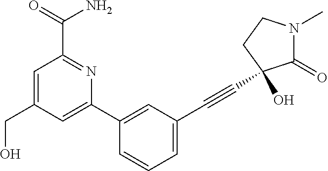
C1(CO)=CC(C(=O)N)=NC(C2=CC(C#CC3(O)C(=O)N(C)CC3)=CC=C2)=C1
